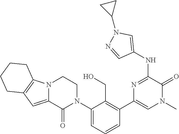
C12=CC3=C(N1CCN(C1=CC=CC(C4=CN(C)C(=O)C(NC5=CN(C6CC6)N=C5)=N4)=C1CO)C2=O)CCCC3
